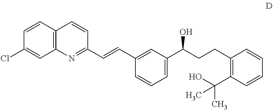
C1=CC2=C(C=C1Cl)N=C(C=CC1=CC(C(CCC3=C(C(O)(C)C)C=CC=C3)O)=CC=C1)C=C2
